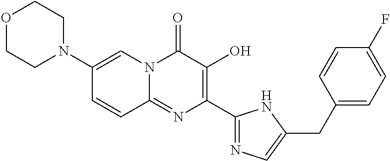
C1(N2CCOCC2)=CN2C(=NC(C3=NC=C(CC4=CC=C(F)C=C4)N3)=C(O)C2=O)C=C1
